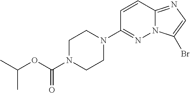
N1(C2=NN3C(=NC=C3Br)C=C2)CCN(C(OC(C)C)=O)CC1
